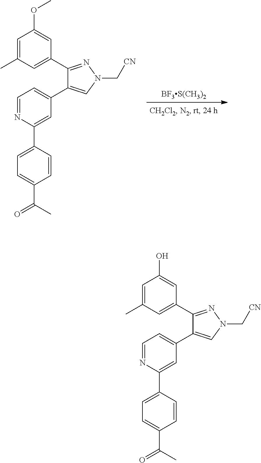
C1=C(C)C=C(C2=NN(C[CN])C=C2C2=CC=NC(C3=CC=C(C(C)=O)C=C3)=C2)C=C1O.C1=C(C)C=C(C2=NN(C[CN])C=C2C2=CC=NC(C3=CC=C(C(C)=O)C=C3)=C2)C=C1OC.[BF3S(CH3)2]
